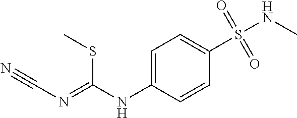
C1=C(NC(SC)=NC#N)C=CC(S(=O)(=O)NC)=C1
